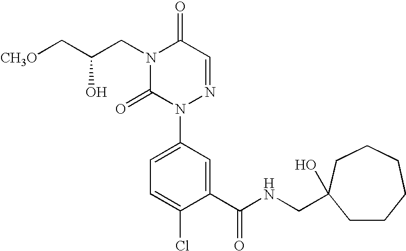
N1(CC(C[CH3O])O)C(=O)N(C2=CC=C(Cl)C(C(NCC3(O)CCCCCC3)=O)=C2)N=CC1=O
